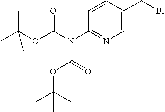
CC(OC(=O)N(C(OC(C)(C)C)=O)C1=NC=C(CBr)C=C1)(C)C
